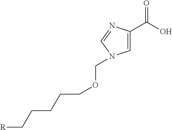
C1=C(C(O)=O)N=CN1COCCCCC[R]
